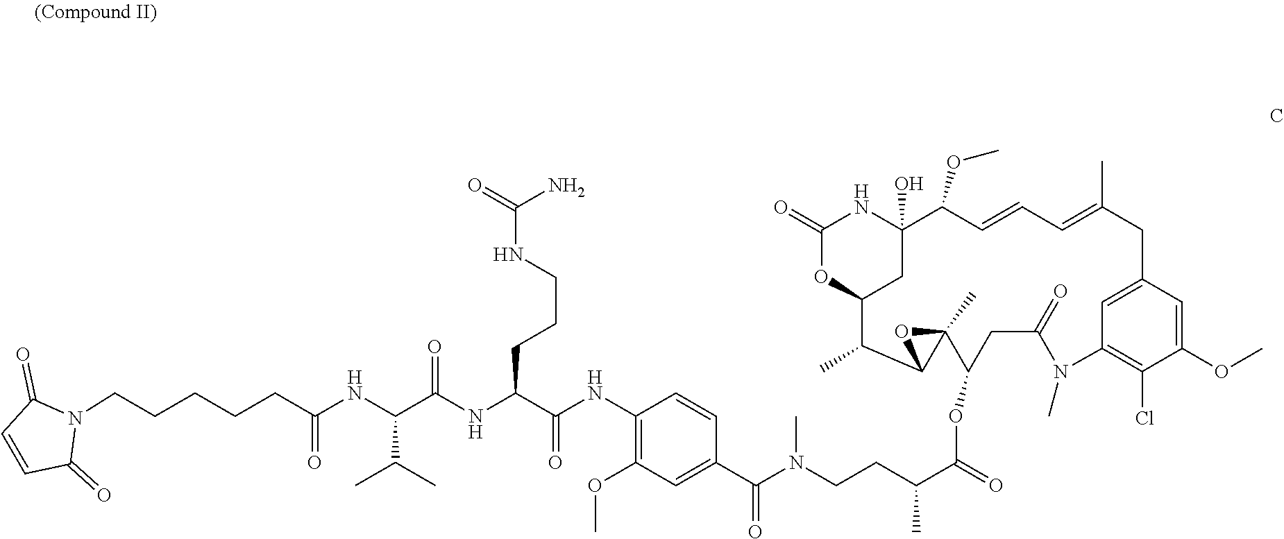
N(CCC(C(=O)OC1CC(=O)N(C)C2=C(Cl)C(OC)=CC(=C2)CC(C)=CC=CC(OC)C2(O)CC(C(C)C3C1(C)O3)OC(=O)N2)C)(C(=O)C1=CC(OC)=C(NC(C(NC(C(NC(CCCCCN2C(=O)C=CC2=O)=O)C(C)C)=O)CCCNC(=O)N)=O)C=C1)C
